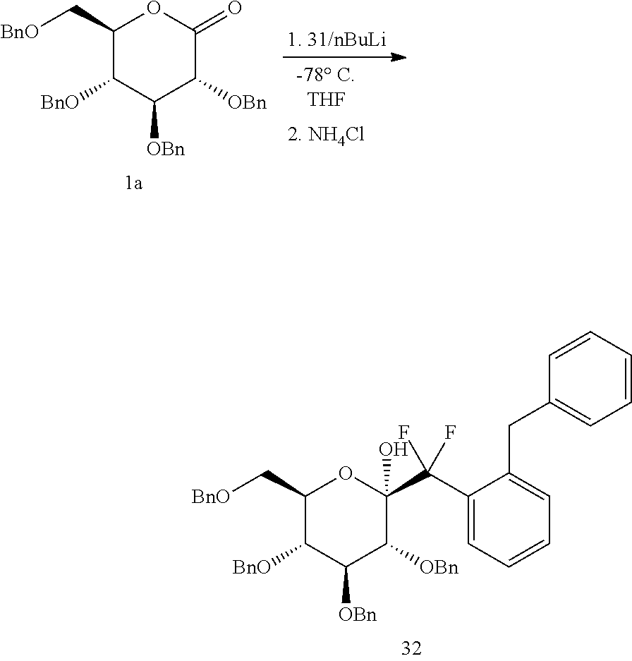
C1(C[BnO])C([BnO])C([OBn])C([OBn])C(C(C2=CC=CC=C2CC2=CC=CC=C2)(F)F)(O)O1.C1(C[BnO])C([BnO])C([OBn])C([OBn])C(=O)O1
